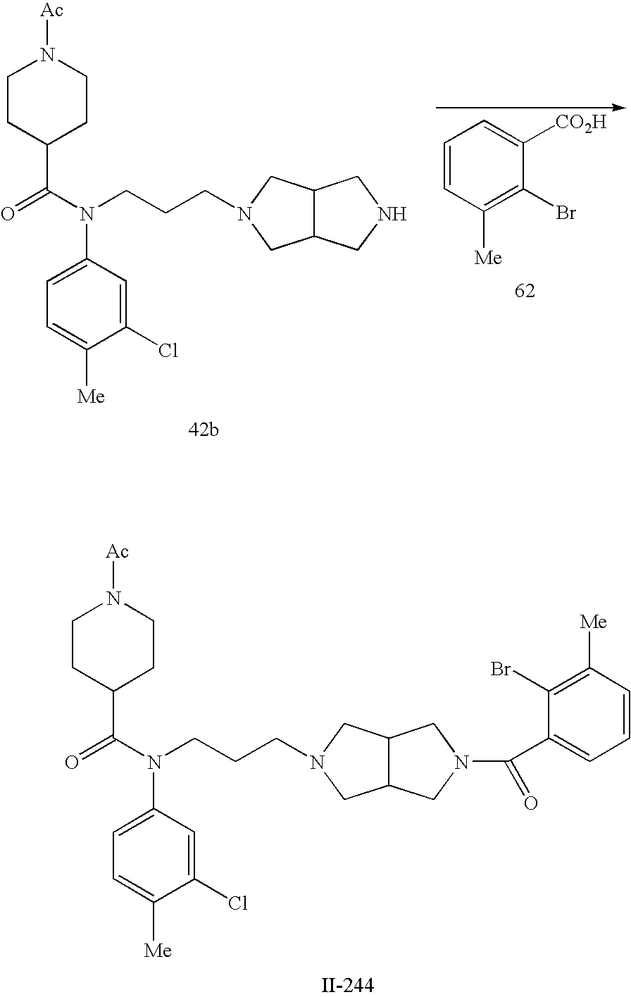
C12C(CN(C(=O)C3=CC=CC([Me])=C3Br)C1)CN(CCCN(C(=O)C1CCN([Ac])CC1)C1=CC=C([Me])C(Cl)=C1)C2.C12C(CNC1)CN(CCCN(C(=O)C1CCN([Ac])CC1)C1=CC=C([Me])C(Cl)=C1)C2.C1=CC([Me])=C(Br)C([CO2H])=C1
